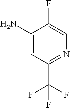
C1(N)=CC(C(F)(F)F)=NC=C1F
